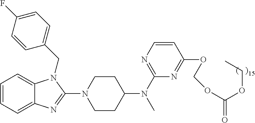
C1=CC=C2C(=C1)N(CC1=CC=C(F)C=C1)C(N1CCC(N(C3=NC=CC(OCOC(=O)OCC)=N3)C)CC1)=N2
